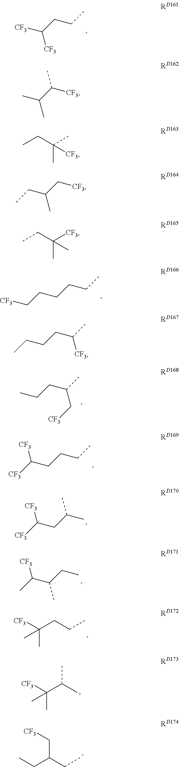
C(CCC)CC[CF3].C(CC(C)[CF3])CC.C(CC(C)C[CF3])C.C(CCC)C([CF3])[CF3].[CF3]C(CCC)[CF3].C(C(C)C)C([CF3])[CF3].C(C)C(C(C)[CF3])C.C(CCC)([CF3])(C)C.C(C(C)C)([CF3])(C)C.C(C(CC)C[CF3])C.CC(C([CF3])C)C.[CF3]C(CC)(C)C.CCC(C[CF3])C.CC(CC)([CF3])C
